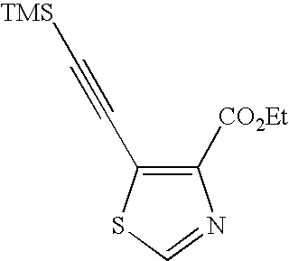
C1([CO2Et])=C(C#C[TMS])SC=N1
